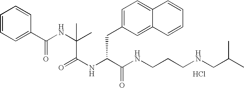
Cl.N(C(C(NCCCNCC(C)C)=O)CC1=CC=C2C(=C1)C=CC=C2)C(=O)C(NC(C1=CC=CC=C1)=O)(C)C
